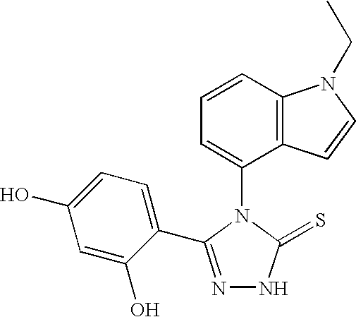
C1(N2C(=S)NN=C2C2=CC=C(O)C=C2O)=CC=CC2=C1C=CN2CC
